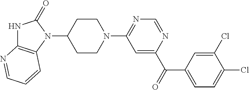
N1C2=C(N(C3CCN(C4=NC=NC(C(C5=CC=C(Cl)C(Cl)=C5)=O)=C4)CC3)C1=O)C=CC=N2
